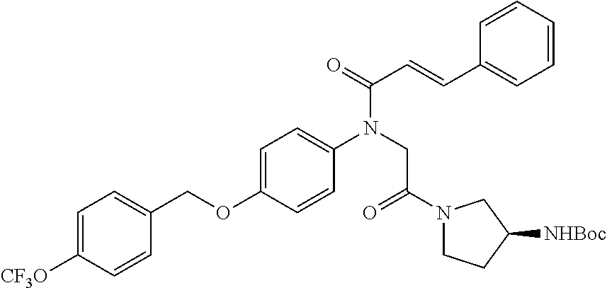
C1=CC=CC=C1C=CC(N(CC(N1CCC([NHBoc])C1)=O)C1=CC=C(OCC2=CC=C([CF3O])C=C2)C=C1)=O
